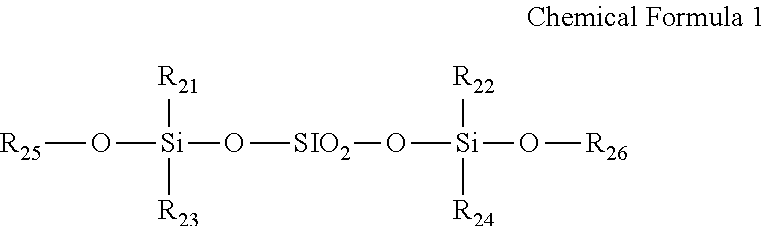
[R25]O[Si](O[SIO2]O[Si](O[R26])([R22])[R24])([R21])[R23]
